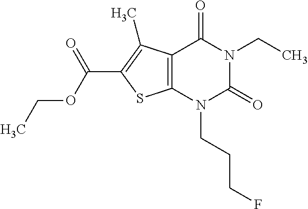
C12=C(N(CCCF)C(=O)N(CC)C1=O)SC(C(OCC)=O)=C2C
